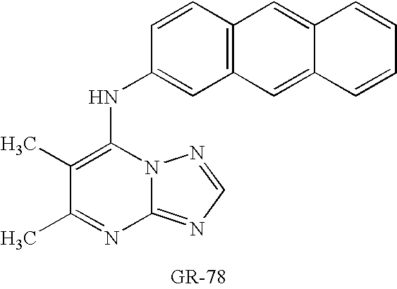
N12C(=NC=N1)N=C(C)C(C)=C2NC1=CC2=C(C=C1)C=C1C(=C2)C=CC=C1
